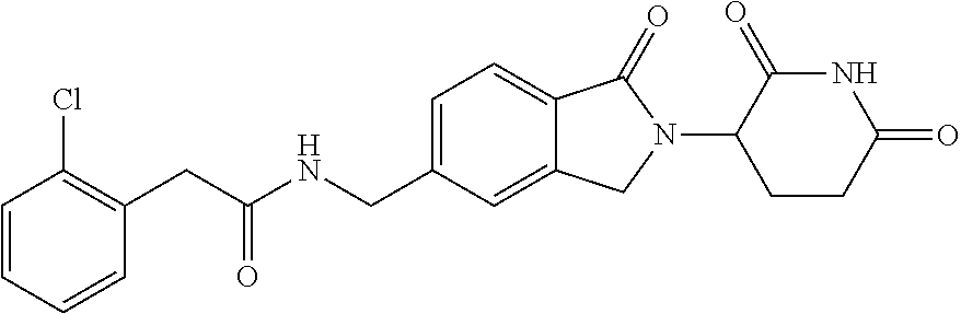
C1(CC(NCC2=CC=C3C(=C2)CN(C2CCC(=O)NC2=O)C3=O)=O)=C(Cl)C=CC=C1
